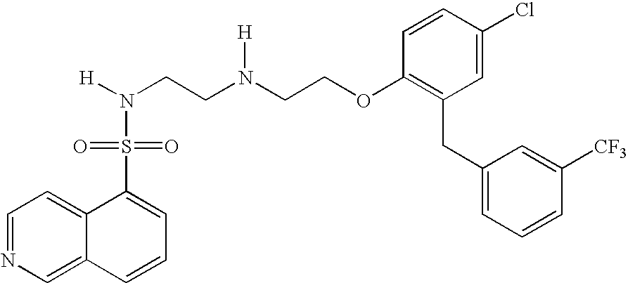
N(CCN(CCOC1=C(CC2=CC=CC([CF3])=C2)C=C(Cl)C=C1)[H])([H])S(=O)(=O)C1=CC=CC2=CN=CC=C12
